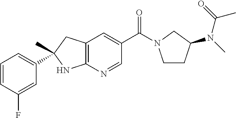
C1=CC(F)=CC(C2(C)CC3=C(N2)N=CC(C(=O)N2CCC(N(C)C(=O)C)C2)=C3)=C1
